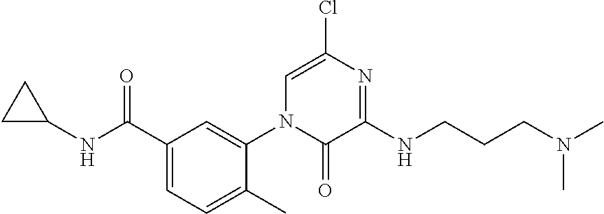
C1C(NC(C2=CC=C(C)C(N3C(=O)C(NCCCN(C)C)=NC(Cl)=C3)=C2)=O)C1
